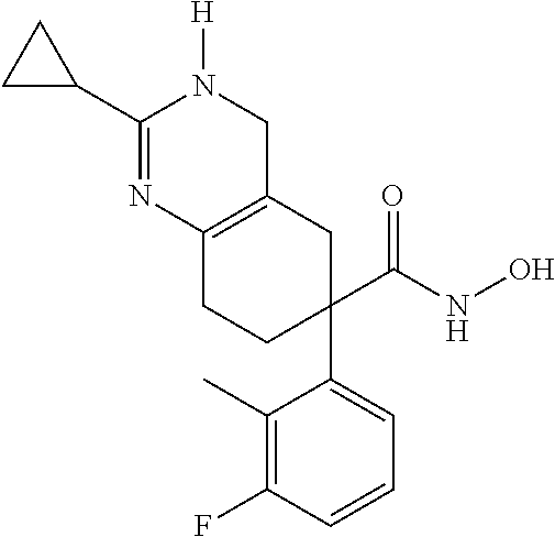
C1(C)=C(F)C=CC=C1C1(C(NO)=O)CCC2=C(C1)CN([H])C(C1CC1)=N2
